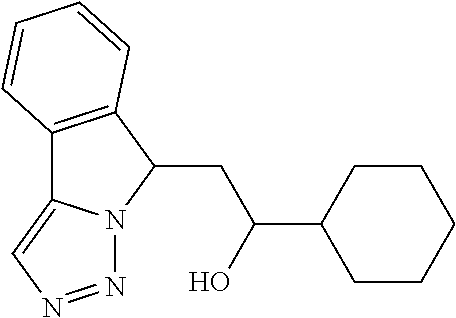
C12=C(C(CC(O)C3CCCCC3)N3C1=CN=N3)C=CC=C2
